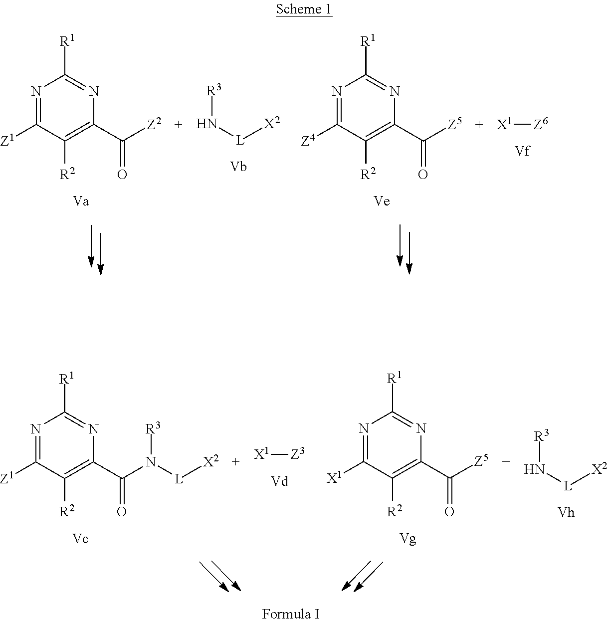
N1=C([Z1])C([R2])=C(C([Z2])=O)N=C1[R1].[R3]N[L][X2].N1=C([Z4])C([R2])=C(C([Z5])=O)N=C1[R1].[X1][Z6].N1=C([Z1])C([R2])=C(C(N([L][X2])[R3])=O)N=C1[R1].[X1][Z3].N1=C([X1])C([R2])=C(C([Z5])=O)N=C1[R1].[R3]N[L][X2]
